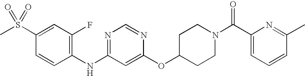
C1(S(C)(=O)=O)=CC(F)=C(NC2=NC=NC(OC3CCN(C(C4=CC=CC(C)=N4)=O)CC3)=C2)C=C1
